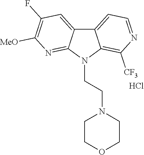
C12=CC=NC([CF3])=C1N(CCN1CCOCC1)C1=NC([MeO])=C(F)C=C21.Cl
